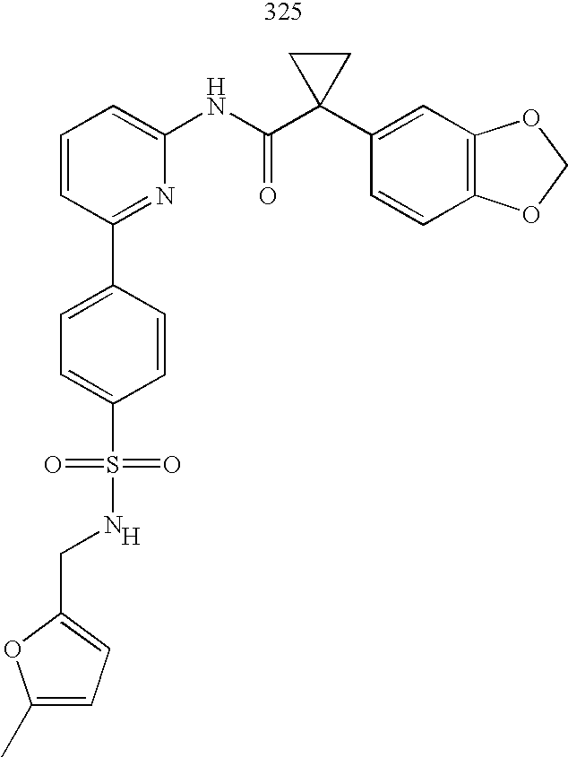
[H].C1=CC=C(NC(C2(C3=CC4=C(C=C3)OCO4)CC2)=O)N=C1C1=CC=C(S(=O)(=O)NCC2=CC=C(C)O2)C=C1
